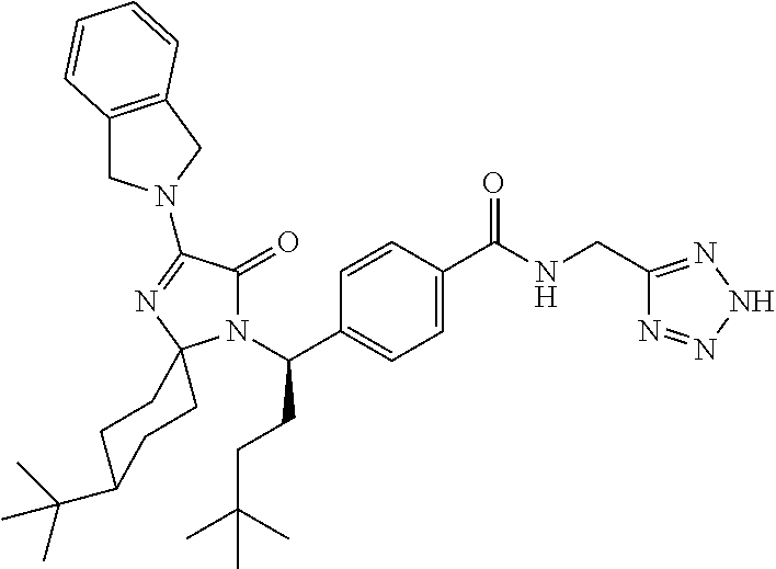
C1=CC(C(N2C(=O)C(N3CC4=C(C3)C=CC=C4)=NC23CCC(C(C)(C)C)CC3)CCC(C)(C)C)=CC=C1C(NCC1=NNN=N1)=O
